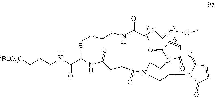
[tBuO2C]CCCNC(C(NC(=O)CCC(N(CCN1C(=O)C=CC1=O)CCN1C(=O)C=CC1=O)=O)CCCCNC(COCCOC)=O)=O
